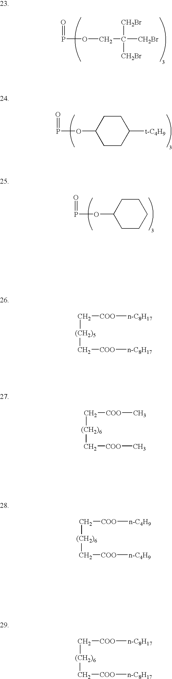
O=POCC([CH2Br])([CH2Br])[CH2Br].O=POC1CCC([t-C4H9])CC1.O=POC1CCCCC1.C([(CH2)5]C[COO][n-C8H17])[COO][n-C8H17].C([(CH2)6]C[COO]C)[COO]C.C([(CH2)6]C[COO][n-C4H9])[COO][n-C4H9].C([(CH2)6]C[COO][n-C8H17])[COO][n-C8H17]
